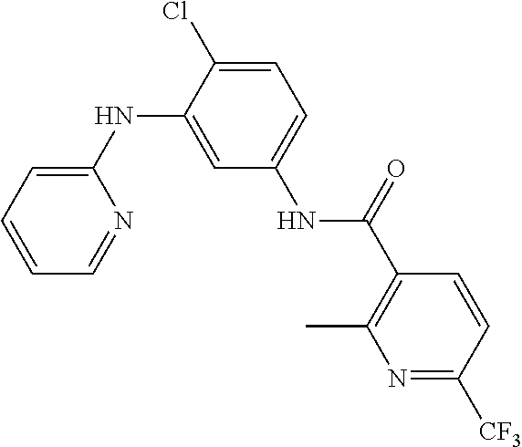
C1(NC2=CC(NC(=O)C3=C(C)N=C([CF3])C=C3)=CC=C2Cl)=CC=CC=N1
